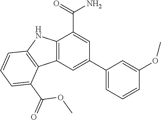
C12=C(C=C(C3=CC=CC(OC)=C3)C=C1C(=O)N)C1=C(N2)C=CC=C1C(=O)OC
